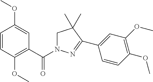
C1=CC(OC)=C(C(N2CC(C)(C)C(C3=CC(OC)=C(OC)C=C3)=N2)=O)C=C1OC
